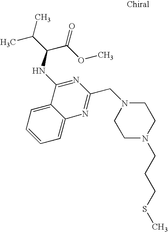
C12=CC=CC=C1N=C(CN1CCN(CCCSC)CC1)N=C2NC(C(OC)=O)C(C)C
